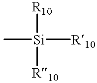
C[Si]([R10])([R10])[R10]
